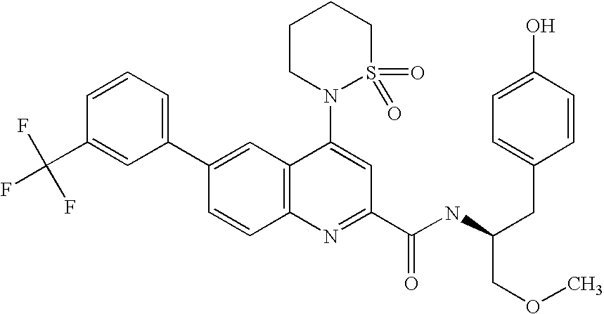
C1(C2=CC3=C(C=C2)N=C(C(NC(CC2=CC=C(O)C=C2)COC)=O)C=C3N2S(=O)(=O)CCCC2)=CC=CC(C(F)(F)F)=C1
